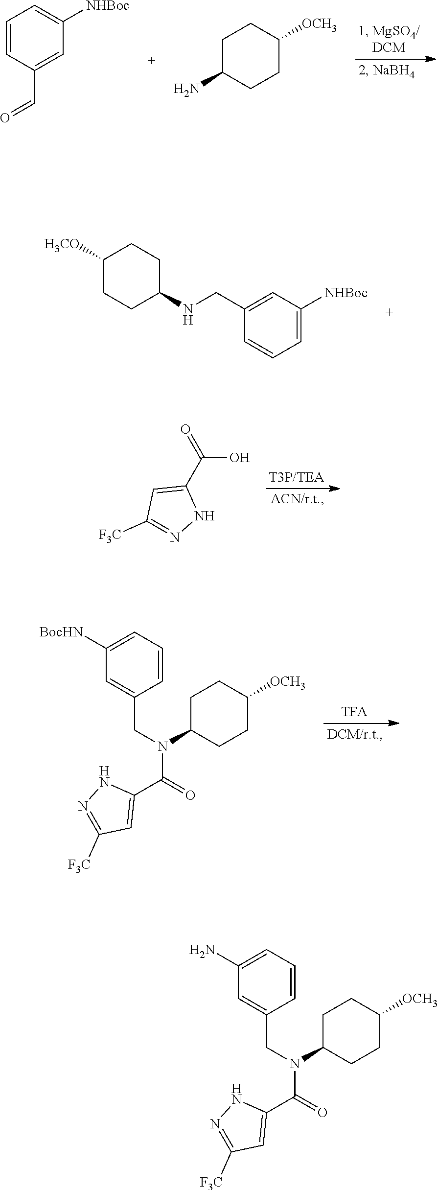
C1=CC(C=O)=CC([NHBoc])=C1.C1C(N)CCC([OCH3])C1.C1=C(CNC2CCC([H3CO])CC2)C=CC=C1[NHBoc].O=C(C1=CC([F3C])=NN1)O.C1([OCH3])CCC(N(CC2=CC([BocHN])=CC=C2)C(C2=CC([F3C])=NN2)=O)CC1.C1([OCH3])CCC(N(CC2=CC(N)=CC=C2)C(C2=CC([F3C])=NN2)=O)CC1
